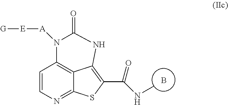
[A](N1C2=C3C(=NC=C2)SC(C(=O)NC)=C3NC1=O)[E][G].B
